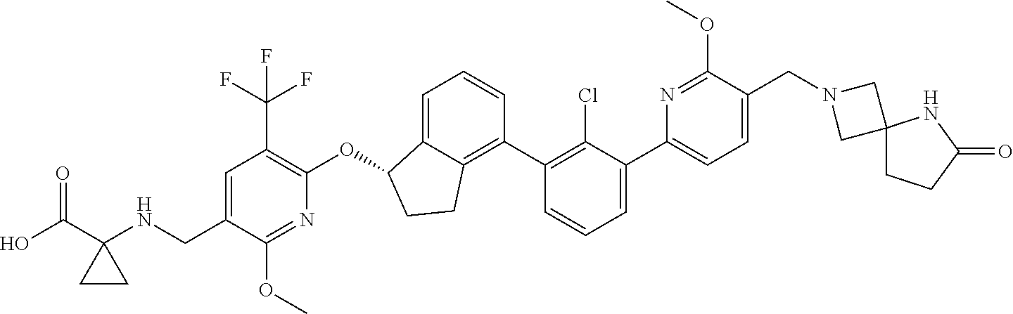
C1=C(C2=CC=CC(C3=C4C(=CC=C3)C(OC3=C(C(F)(F)F)C=C(CNC5(C(O)=O)CC5)C(OC)=N3)CC4)=C2Cl)N=C(OC)C(CN2CC3(C2)CCC(=O)N3)=C1
